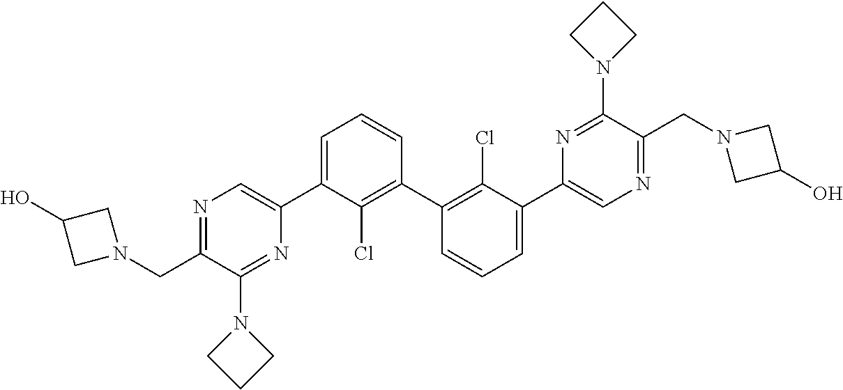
N1=C(CN2CC(O)C2)C(N2CCC2)=NC(C2=CC=CC(C3=C(Cl)C(C4=CN=C(CN5CC(O)C5)C(N5CCC5)=N4)=CC=C3)=C2Cl)=C1
